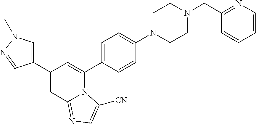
C1(C2=CN(C)N=C2)=CC2=NC=C([CN])N2C(C2=CC=C(N3CCN(CC4=NC=CC=C4)CC3)C=C2)=C1
